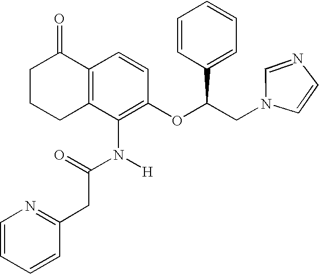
C1(N(C(CC2=NC=CC=C2)=O)[H])=C(OC(CN2C=CN=C2)C2=CC=CC=C2)C=CC2=C1CCCC2=O
